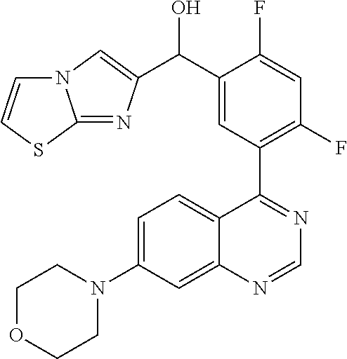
C1=C(N2CCOCC2)C=C2C(=C1)C(C1=C(F)C=C(F)C(C(O)C3=CN4C(=N3)SC=C4)=C1)=NC=N2
